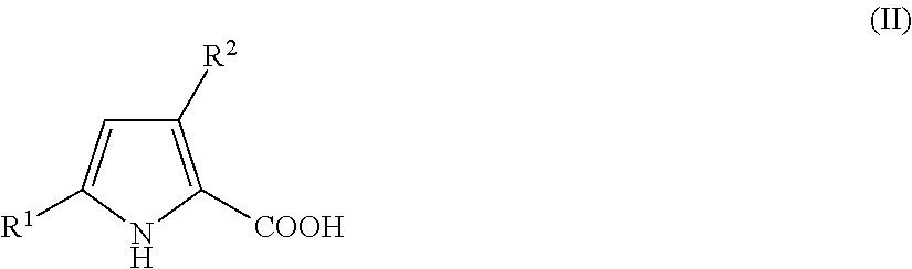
C1=C([R1])NC([COOH])=C1[R2]
